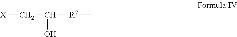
[X]CC(O)[R7]C
